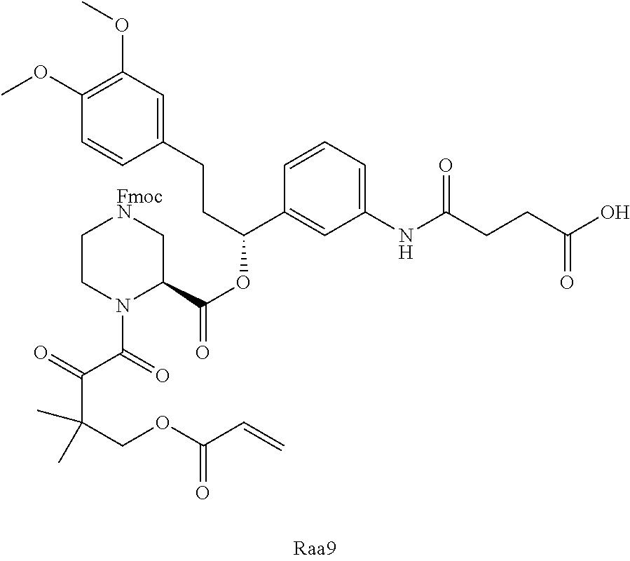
C1(CCC(C2=CC(NC(CCC(O)=O)=O)=CC=C2)OC(C2C[FmocN]CCN2C(=O)C(=O)C(C)(C)COC(C=C)=O)=O)=CC(OC)=C(OC)C=C1
